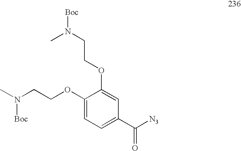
C1(OCCN(C)[Boc])=CC=C(C([N3])=O)C=C1OCCN([Boc])C
